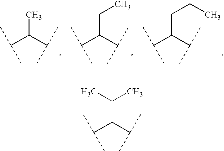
CC(C(C)C)C(C)C.C(C(C(C)C)C(C)C)C.C(C(C(C)C)C(C)C)CC.C(C(C)C)(C(C)C)C(C)C
